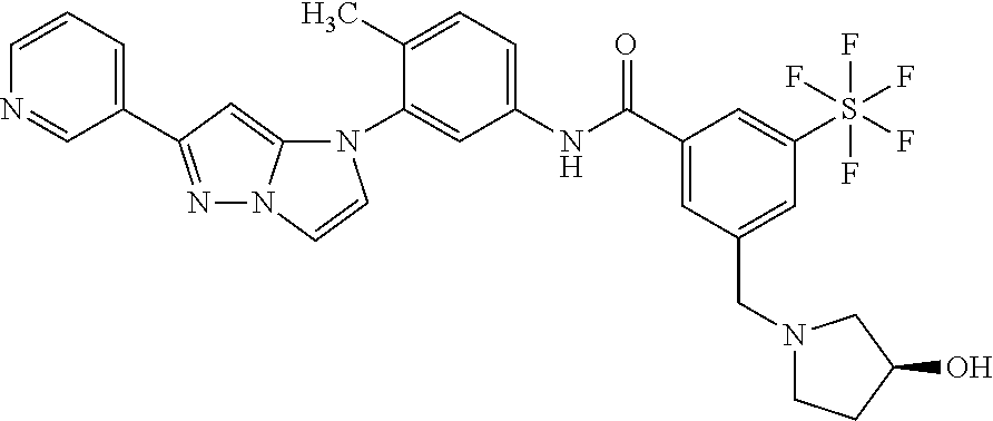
N1=C(C2=CC=CN=C2)C=C2N1C=CN2C1=CC(NC(C2=CC(CN3CCC(O)C3)=CC(S(F)(F)(F)(F)F)=C2)=O)=CC=C1C
